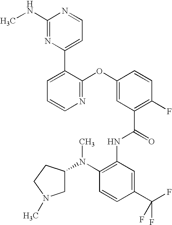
N1=C(OC2=CC(C(=O)NC3=C(N(C4CN(C)CC4)C)C=CC(C(F)(F)F)=C3)=C(F)C=C2)C(C2=CC=NC(NC)=N2)=CC=C1
